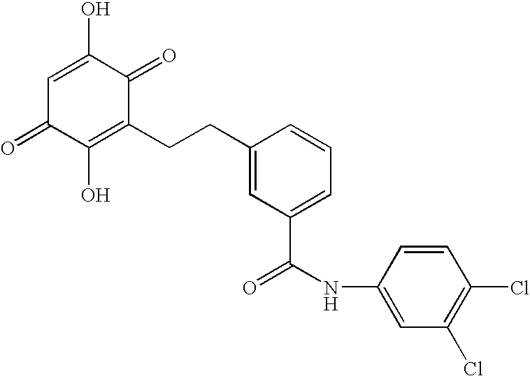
OC1=CC(=O)C(O)=C(CCC2=CC(C(NC3=CC(Cl)=C(Cl)C=C3)=O)=CC=C2)C1=O
